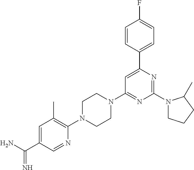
NC(C1=CC(C)=C(N2CCN(C3=NC(N4CCCC4C)=NC(C4=CC=C(F)C=C4)=C3)CC2)N=C1)=N
